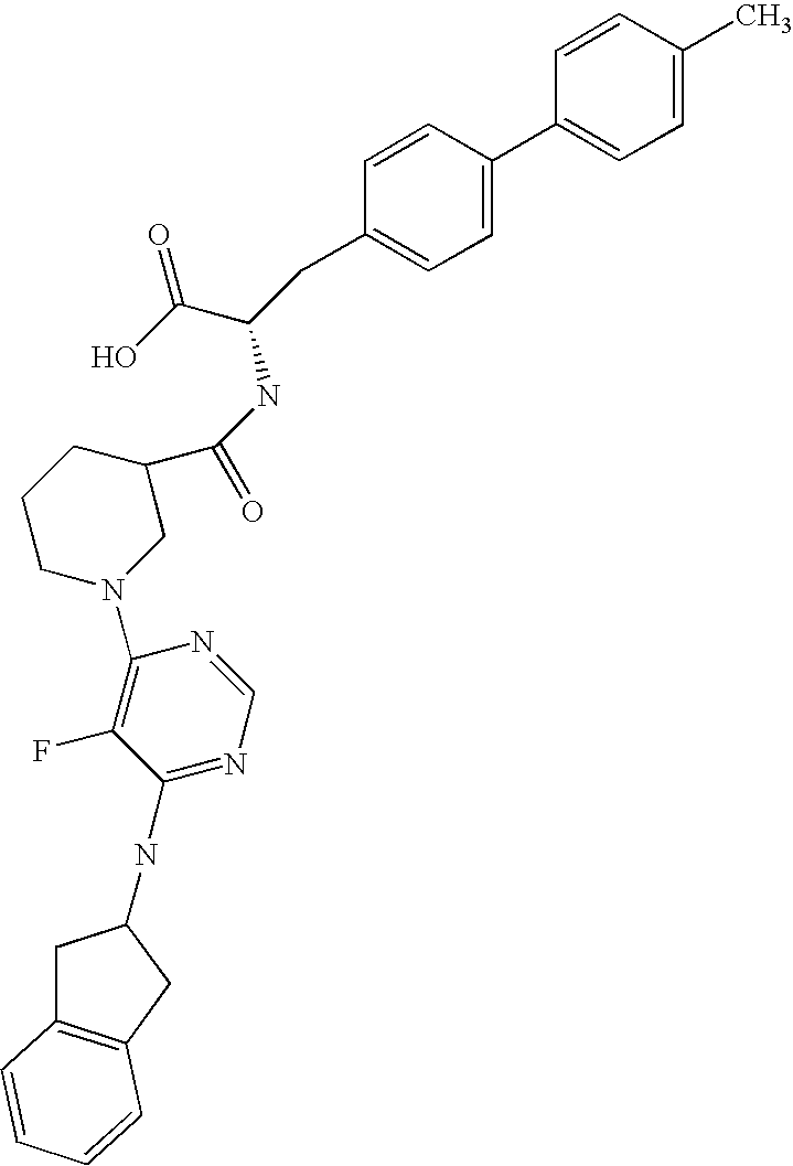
C1=CC(C)=CC=C1C1=CC=C(CC(C(=O)O)NC(C2CCCN(C3=C(F)C(NC4CC5=C(C4)C=CC=C5)=NC=N3)C2)=O)C=C1
